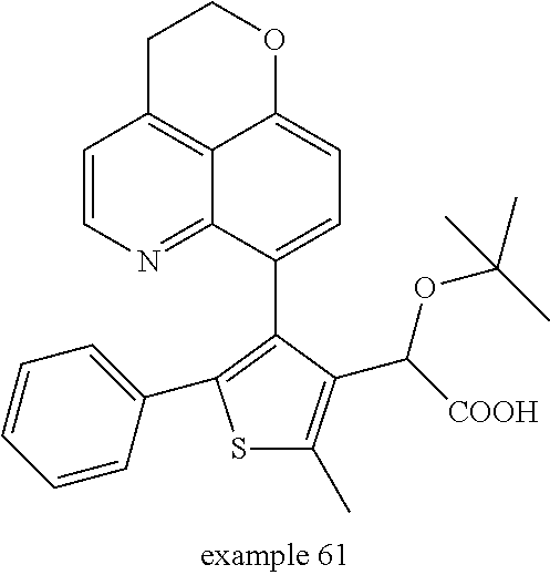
S1C(C)=C(C([COOH])OC(C)(C)C)C(C2=CC=C3C4=C(C=CN=C42)CCO3)=C1C1=CC=CC=C1
